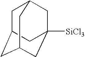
C1C2CC3CC([SiCl3])(CC1C3)C2
